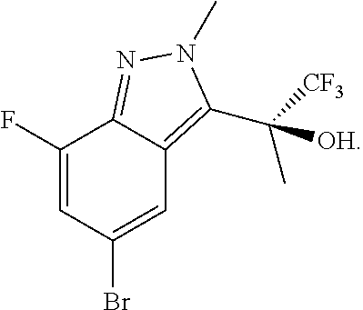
C1(F)=CC(Br)=CC2=C(C([CF3])(C)[OH])N(C)N=C12
